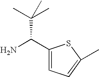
C1(C(N)C(C)(C)C)=CC=C(C)S1
